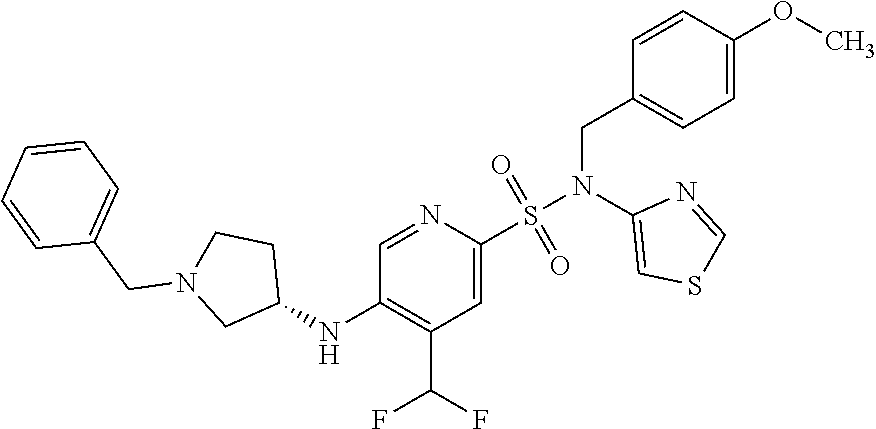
N1=CC(NC2CCN(CC3=CC=CC=C3)C2)=C(C(F)F)C=C1S(N(C1=CSC=N1)CC1=CC=C(OC)C=C1)(=O)=O
